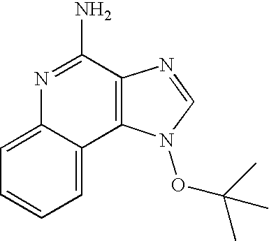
C1=C2C(=CC=C1)C1=C(C(N)=N2)N=CN1OC(C)(C)C
